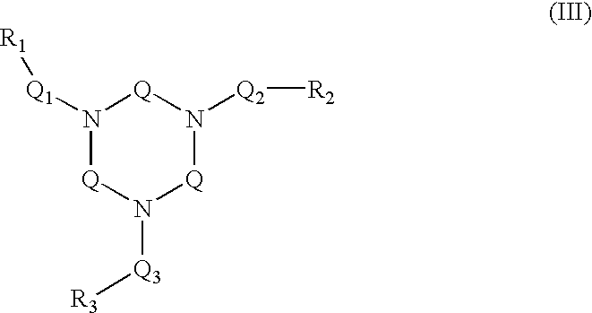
N1([Q1][R1])[Q]N([Q3][R3])[Q]N([Q2][R2])[Q]1
